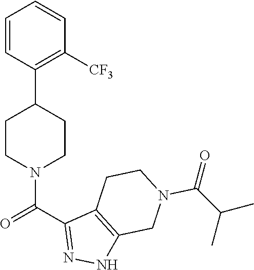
C1=CC=CC(C2CCN(C(C3=NNC4=C3CCN(C(=O)C(C)C)C4)=O)CC2)=C1[CF3]
